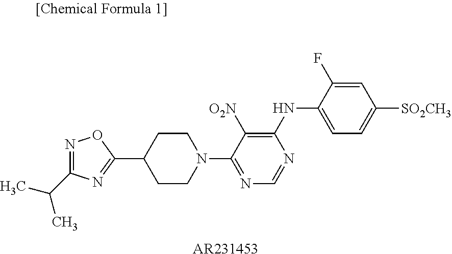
C1C(C2=NC(C(C)C)=NO2)CCN(C2=NC=NC(NC3=CC=C([SO2CH3])C=C3F)=C2[O2N])C1.[AR231453]
